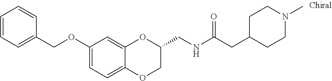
O(C1=CC=C2C(=C1)OC(CNC(CC1CCN(C)CC1)=O)CO2)CC1=CC=CC=C1
